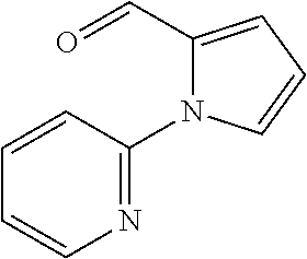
C1(C=O)=CC=CN1C1=NC=CC=C1
